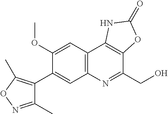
C1(OC)=CC2=C(C=C1C1=C(C)ON=C1C)N=C(CO)C1=C2NC(=O)O1
